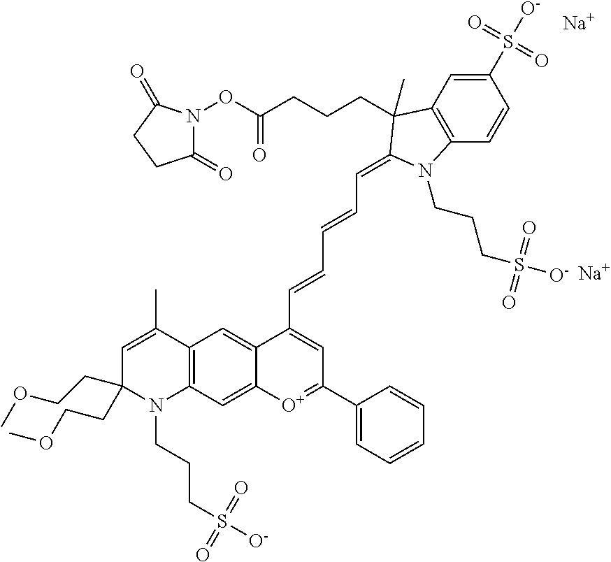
C1=C(C)C2=C(N(CCCS([O-])(=O)=O)C1(CCOC)CCOC)C=C1C(=C2)C(C=CC=CC=C2C(C)(CCCC(ON3C(=O)CCC3=O)=O)C3=C(C=CC(S([O-])(=O)=O)=C3)N2CCCS(=O)(=O)[O-])=CC(C2=CC=CC=C2)=[O+]1.[Na].[Na]
